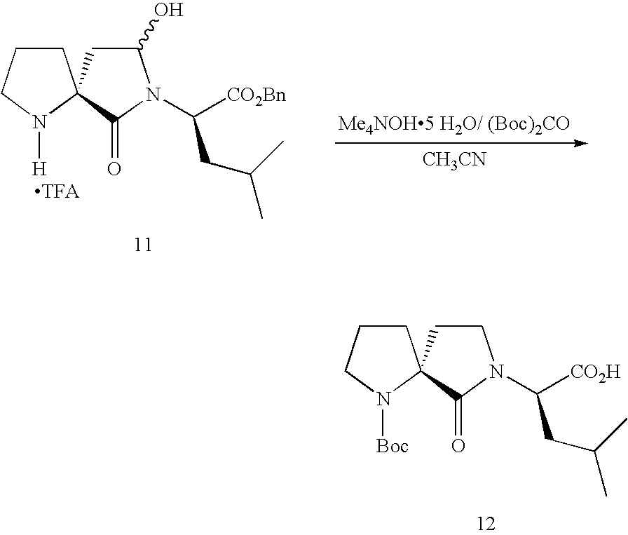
[CH3CN].C1CCN([H])C12CC(O)N(C([CO2Bn])CC(C)C)C2=O.[TFA].C1CCN([Boc])C12CCN(C([CO2H])CC(C)C)C2=O
